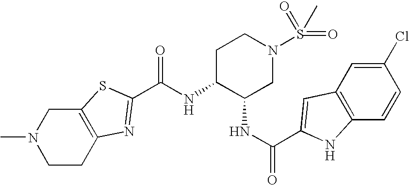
C12=C(CCN(C)C1)N=C(C(NC1C(NC(=O)C3=CC4=C(C=CC(Cl)=C4)N3)CN(S(C)(=O)=O)CC1)=O)S2
